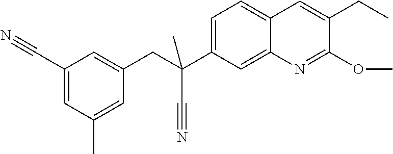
C1(C#N)=CC(C)=CC(CC(C2=CC=C3C(=C2)N=C(OC)C(CC)=C3)(C)C#N)=C1
